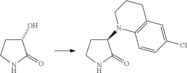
C1(O)CCNC1=O.C1(N2CCCC3=C2C=CC(Cl)=C3)CCNC1=O
